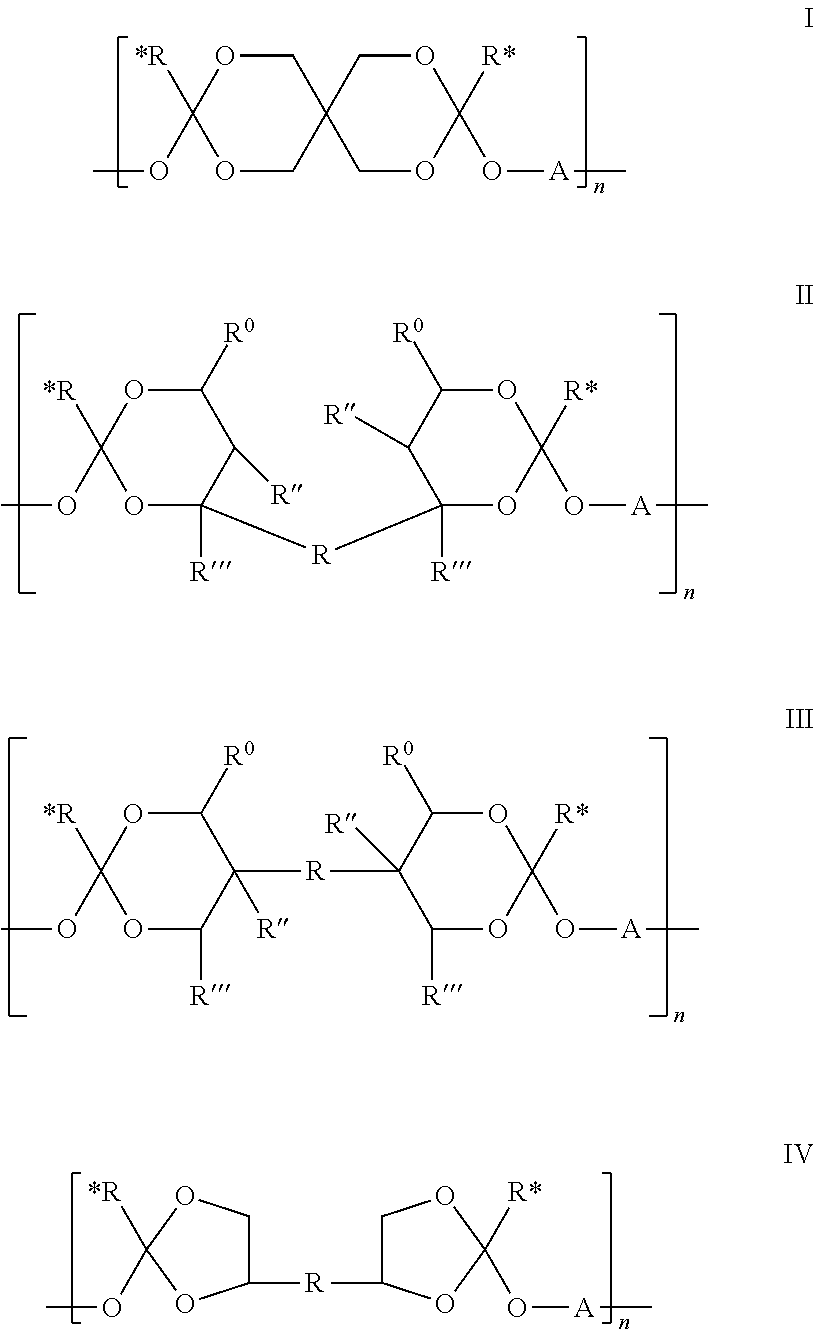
O1CC2(COC1([*R])OC)COC(O[A]C)([R*])OC2.O1C([R])([R]C2([R])OC(O[A]C)([R*])OC([R0])C2[R])C([R])C([R0])OC1([*R])OC.O1C([R])C([R])([R]C2([R])C([R])OC(O[A]C)([R*])OC2[R0])C([R0])OC1([*R])OC.C1C([R]C2COC(O[A]C)([R*])O2)OC([*R])(OC)O1
